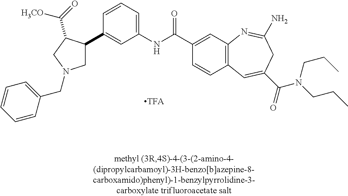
C1(C2CN(CC3=CC=CC=C3)CC2C(=O)[H3CO])=CC(NC(C2=CC3=C(C=C2)C=C(C(=O)N(CCC)CCC)CC(N)=N3)=O)=CC=C1
